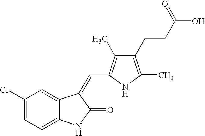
C1(Cl)=CC=C2C(=C1)C(=CC1=C(C)C(CCC(O)=O)=C(C)N1)C(=O)N2
